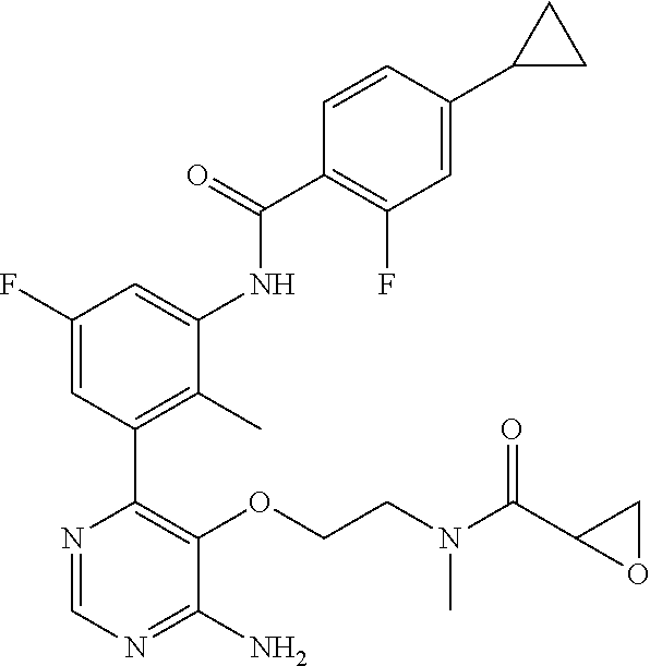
N(CCOC1=C(C2=C(C)C(NC(C3=C(F)C=C(C4CC4)C=C3)=O)=CC(F)=C2)N=CN=C1N)(C)C(C1OC1)=O
